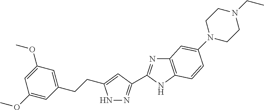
N1N=C(C2=NC3=C(N2)C=CC(N2CCN(CC)CC2)=C3)C=C1CCC1=CC(OC)=CC(OC)=C1
